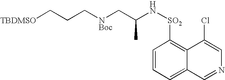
[TBDMSO]CCC[NBoc]CC(N[SO2]C1=C2C(=CC=C1)C=NC=C2Cl)C
